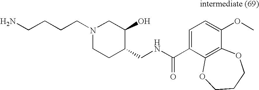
C1=C(C(NCC2C(O)CN(CCCCN)CC2)=O)C2=C(C(OC)=C1)OCCCO2
